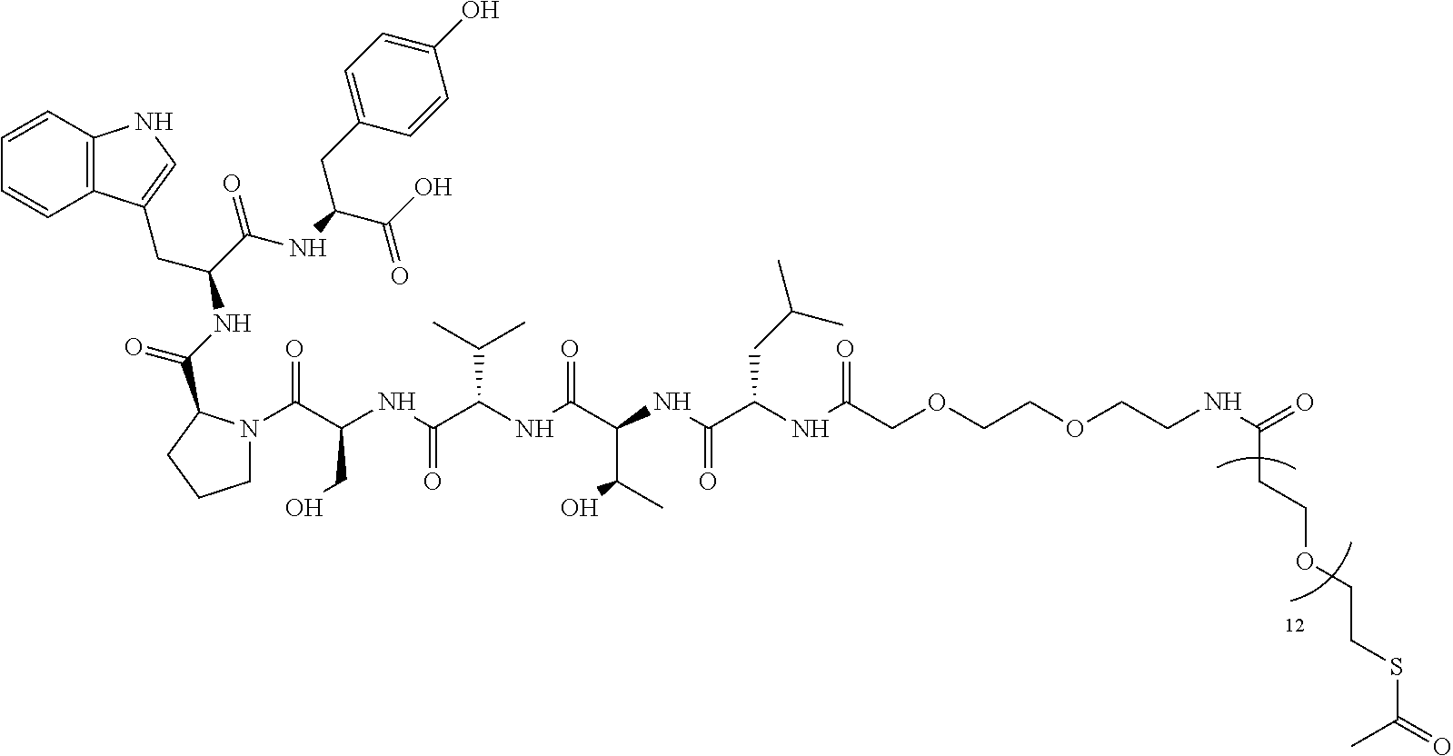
C1N(C(C(NC(C(NC(C(C(C)O)NC(C(NC(=O)COCCOCCNC(CCOCCSC(C)=O)=O)CC(C)C)=O)=O)C(C)C)=O)CO)=O)C(C(NC(C(NC(CC2=CC=C(O)C=C2)C(=O)O)=O)CC2=CNC3=C2C=CC=C3)=O)CC1
